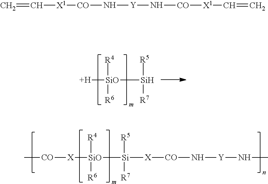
[H][SiO]([Si]([R5])[R7])([R6])[R4].C[CO][X][SiO]([Si]([X][CO]N[Y]NC)([R5])[R7])([R4])[R6].C=C[X1][CO]N[Y]N[CO][X1]C=C
